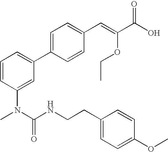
C1=CC(N(C(NCCC2=CC=C(OC)C=C2)=O)C)=CC(C2=CC=C(C=C(C(O)=O)OCC)C=C2)=C1
